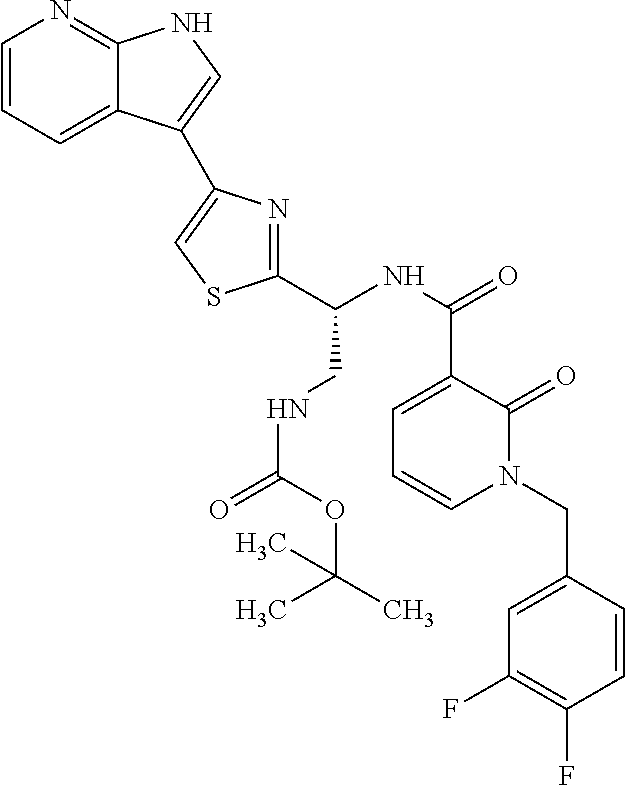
C1=CC=C2C(=N1)NC=C2C1=CSC(C(NC(=O)C2=CC=CN(CC3=CC(F)=C(F)C=C3)C2=O)CNC(=O)OC(C)(C)C)=N1
